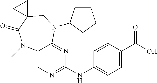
C12=CN=C(NC3=CC=C(C(O)=O)C=C3)N=C1N(C1CCCC1)CC1(C(=O)N2C)CC1
